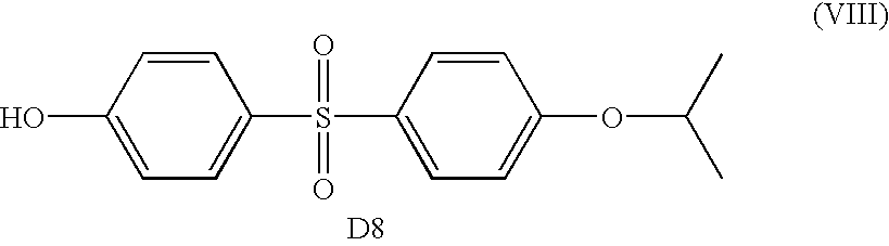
[D8].C1(S(C2=CC=C(OC(C)C)C=C2)(=O)=O)=CC=C(O)C=C1
